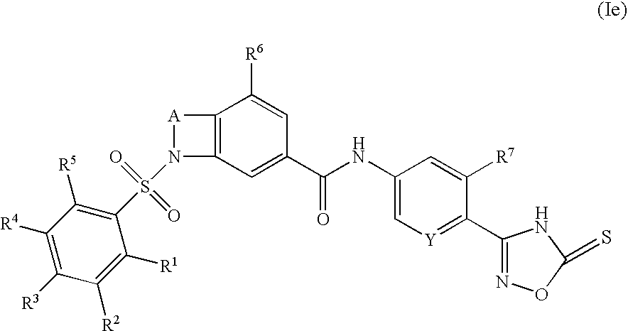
C1([R3])=C([R4])C([R5])=C(S(=O)(=O)N2C3=C([A]2)C([R6])=CC(C(NC2=C[Y]=C(C4=NOC(=S)N4)C([R7])=C2)=O)=C3)C([R1])=C1[R2]
